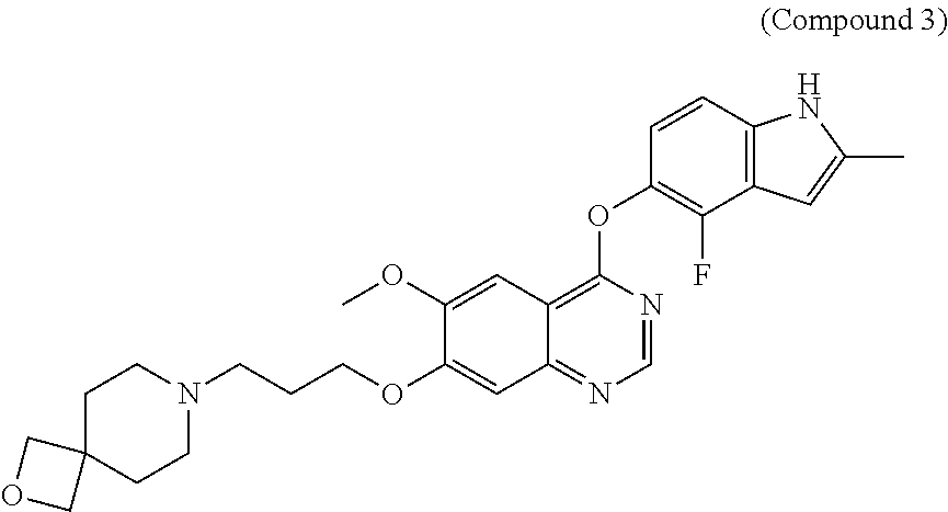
C12=C(OC3=C(F)C4=C(C=C3)NC(C)=C4)N=CN=C1C=C(OCCCN1CCC3(CC1)COC3)C(OC)=C2
